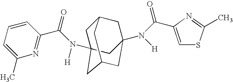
C1C2(N(C(C3=NC(C)=CC=C3)=O)[H])CC3CC(N([H])C(=O)C4=CSC(C)=N4)(CC1C3)C2
